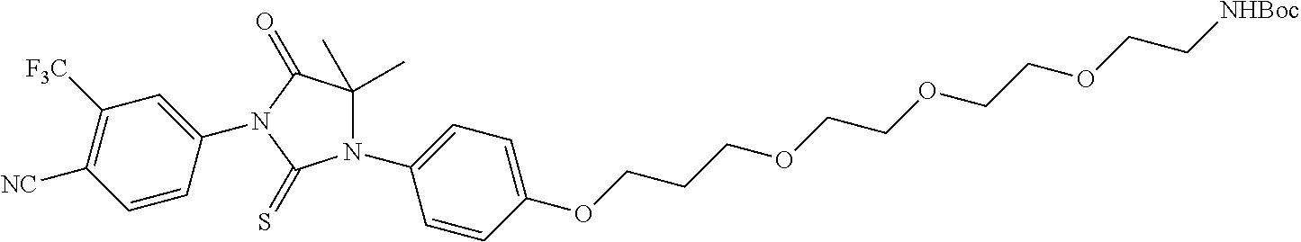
N1(C2=CC=C(OCCCOCCOCCOCC[NHBoc])C=C2)C(C)(C)C(=O)N(C2=CC([F3C])=C([NC])C=C2)C1=S
